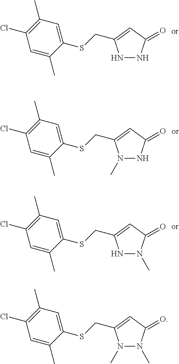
N1NC(=O)C=C1CSC1=CC(C)=C(Cl)C=C1C.N1(C)NC(=O)C=C1CSC1=CC(C)=C(Cl)C=C1C.N1(C)N(C)C(=O)C=C1CSC1=CC(C)=C(Cl)C=C1C.N1N(C)C(=O)C=C1CSC1=CC(C)=C(Cl)C=C1C
